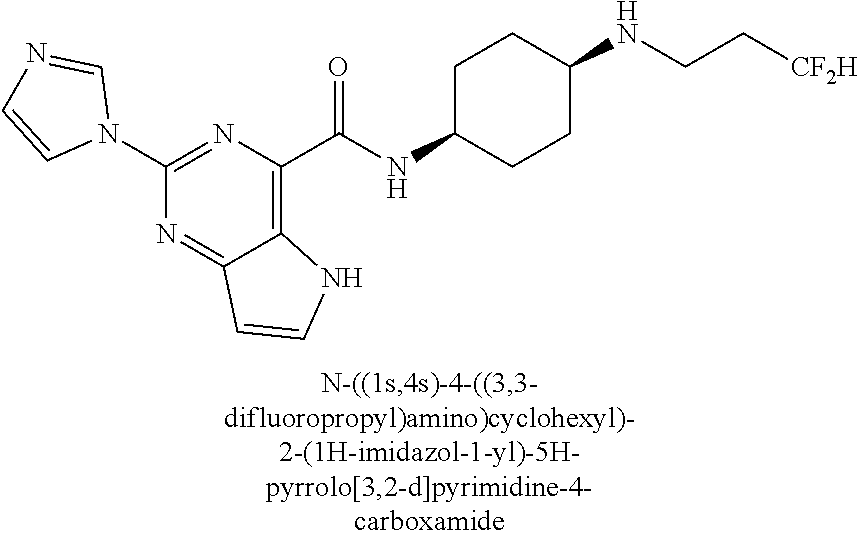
C1(N2C=NC=C2)=NC(C(NC2CCC(NCC[CF2H])CC2)=O)=C2C(=N1)C=CN2
